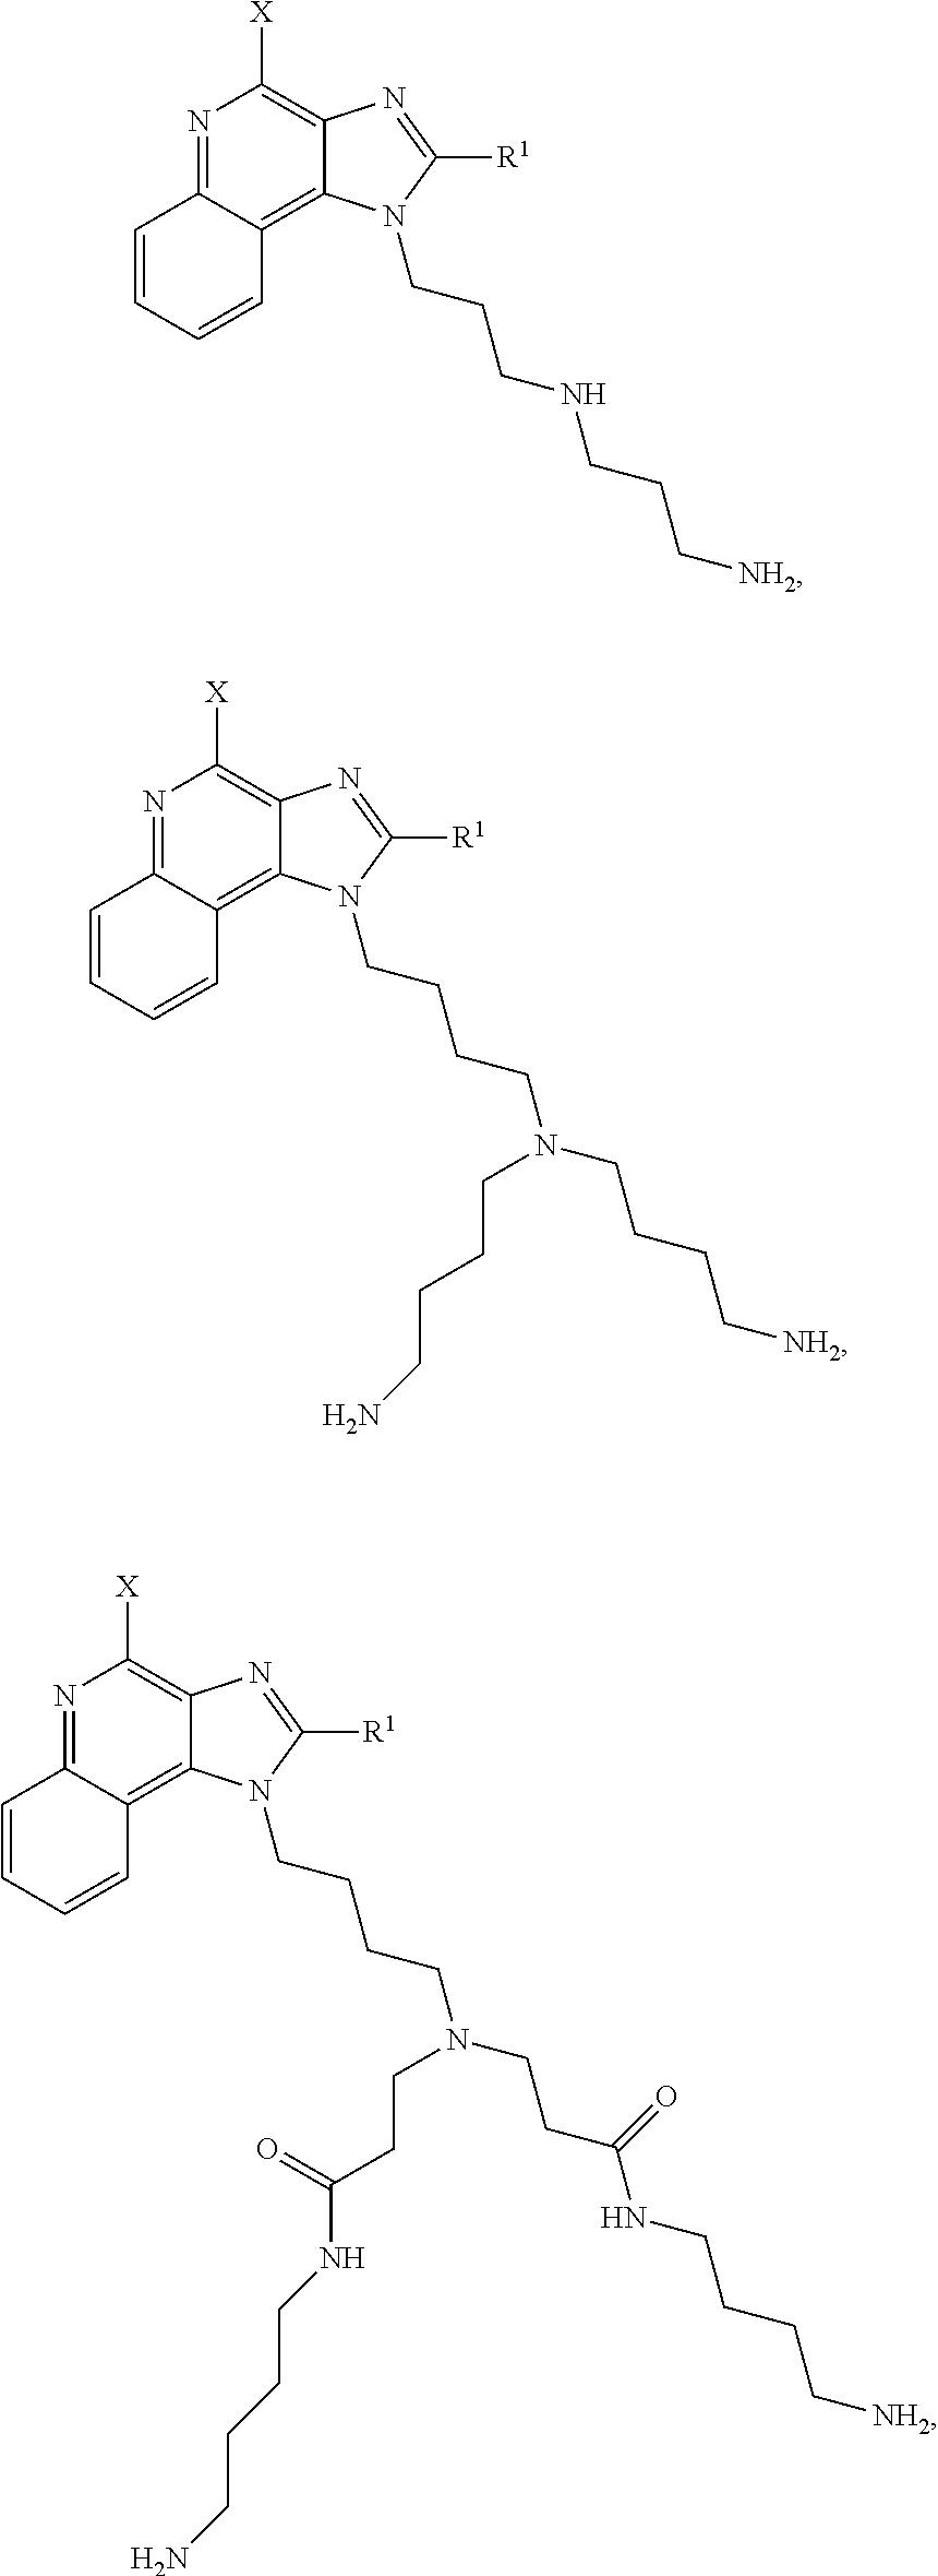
N1=C2C(=C3C(=C1[X])N=C([R1])N3CCCNCCC[NH2])C=CC=C2.N1=C2C(=C3C(=C1[X])N=C([R1])N3CCCCN(CCCC[NH2])CCCCN)C=CC=C2.N1=C2C(=C3C(=C1[X])N=C([R1])N3CCCCN(CCC(NCCCC[NH2])=O)CCC(NCCCCN)=O)C=CC=C2
